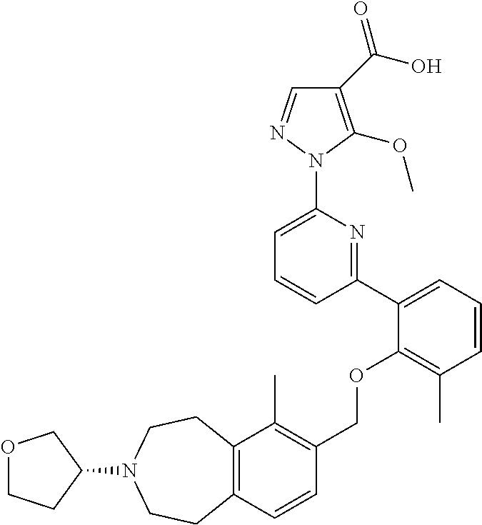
C1(C(O)=O)=C(OC)N(C2=CC=CC(C3=CC=CC(C)=C3OCC3=C(C)C4=C(C=C3)CCN(C3COCC3)CC4)=N2)N=C1
